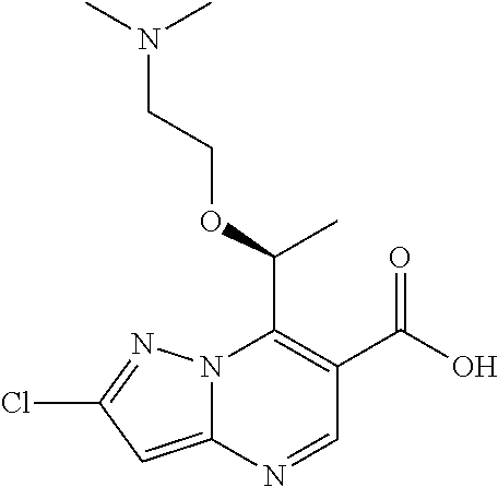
N12C(=CC(Cl)=N1)N=CC(C(O)=O)=C2C(OCCN(C)C)C
